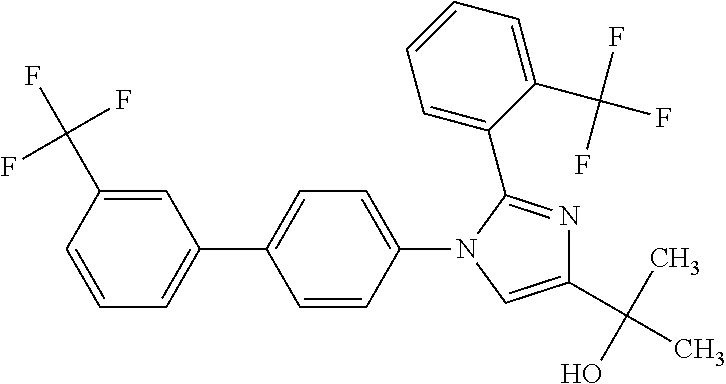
C1=CC(C(F)(F)F)=CC(C2=CC=C(N3C=C(C(C)(O)C)N=C3C3=CC=CC=C3C(F)(F)F)C=C2)=C1
